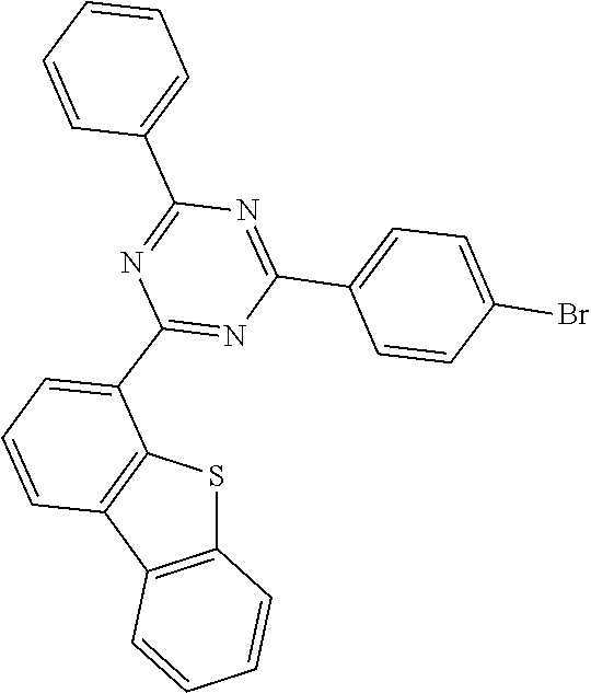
C1(C2=NC(C3=CC=CC4=C3SC3=C4C=CC=C3)=NC(C3=CC=C(Br)C=C3)=N2)=CC=CC=C1
